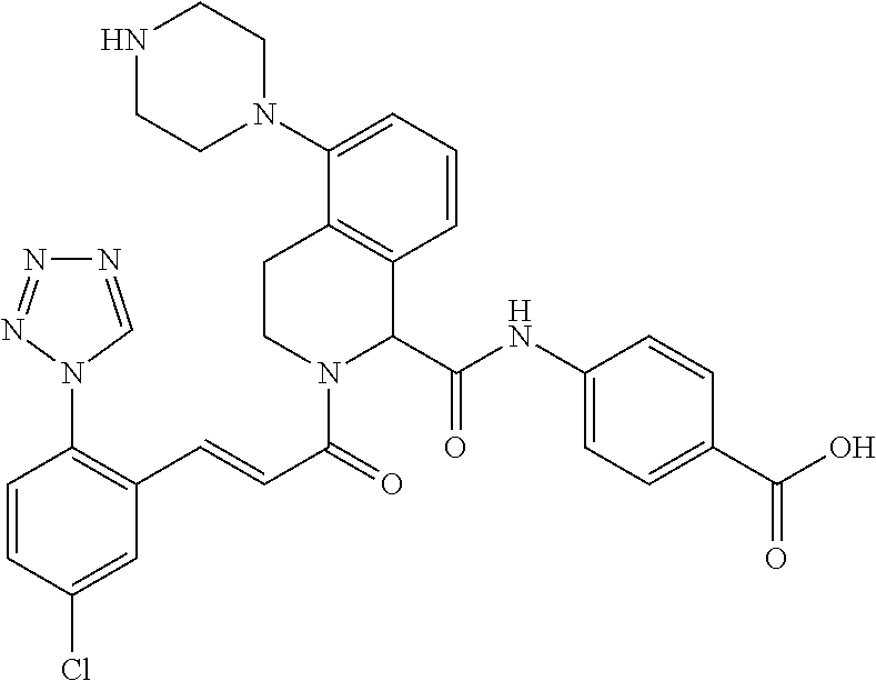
C1=CC(Cl)=CC(C=CC(=O)N2C(C(NC3=CC=C(C(O)=O)C=C3)=O)C3=C(CC2)C(N2CCNCC2)=CC=C3)=C1N1C=NN=N1
